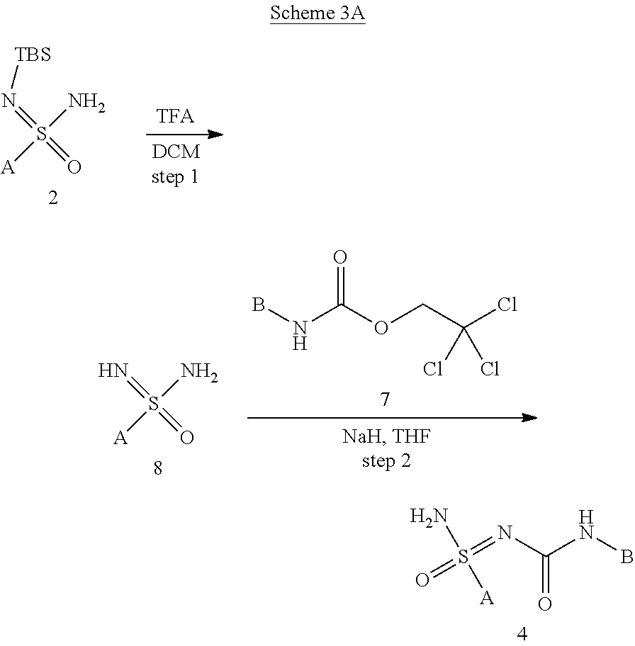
S([A])(N)(=N[TBS])=O.N(C(OCC(Cl)(Cl)Cl)=O)B.S([A])(N)(=N)=O.O=S(=NC(NB)=O)(N)[A]
